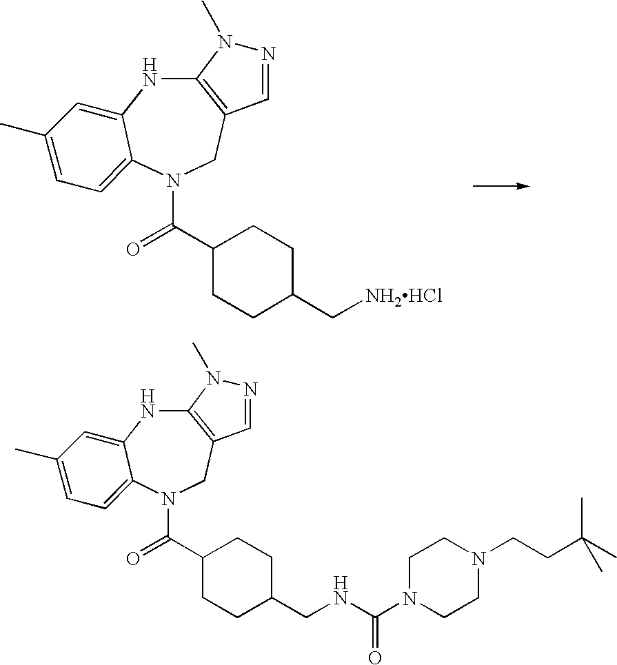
C12=C(CN(C(=O)C3CCC(C[NH2HCl])CC3)C3=CC=C(C)C=C3N1)C=NN2C.C12=C(CN(C(=O)C3CCC(CNC(N4CCN(CCC(C)(C)C)CC4)=O)CC3)C3=CC=C(C)C=C3N1)C=NN2C
